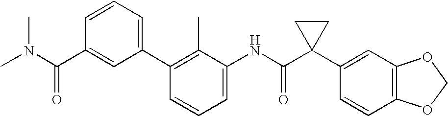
C1(C2=C(C)C(NC(C3(C4=CC5=C(C=C4)OCO5)CC3)=O)=CC=C2)=CC=CC(C(N(C)C)=O)=C1
